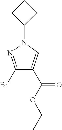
C1(Br)=NN(C2CCC2)C=C1C(OCC)=O
